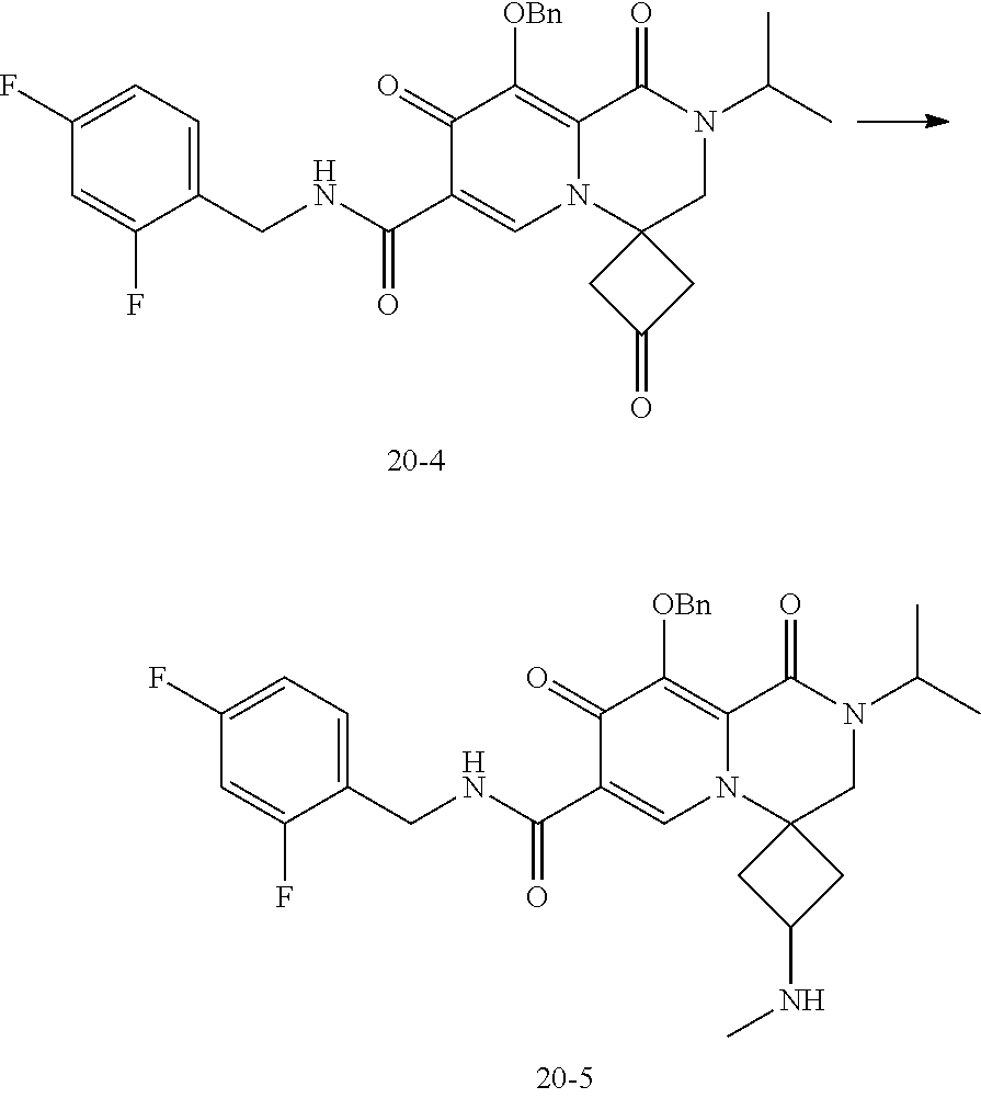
C1(F)=CC=C(CNC(C2=CN3C(=C([OBn])C2=O)C(=O)N(C(C)C)CC32CC(=O)C2)=O)C(F)=C1.C1(F)=CC=C(CNC(C2=CN3C(=C([OBn])C2=O)C(=O)N(C(C)C)CC32CC(NC)C2)=O)C(F)=C1
